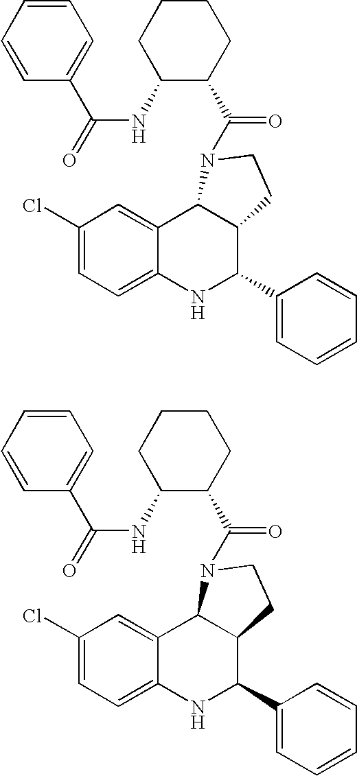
C1(Cl)=CC=C2C(=C1)C1C(C(C3=CC=CC=C3)N2)CCN1C(C1CCCCC1NC(C1=CC=CC=C1)=O)=O.C1(Cl)=CC=C2C(=C1)C1C(C(C3=CC=CC=C3)N2)CCN1C(C1CCCCC1NC(C1=CC=CC=C1)=O)=O
